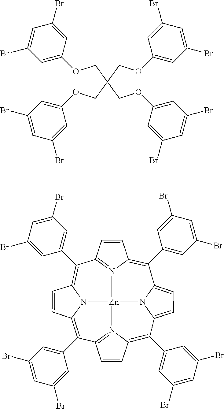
O(CC(COC1=CC(Br)=CC(Br)=C1)(COC1=CC(Br)=CC(Br)=C1)COC1=CC(Br)=CC(Br)=C1)C1=CC(Br)=CC(Br)=C1.C1(C2=CC(Br)=CC(Br)=C2)=C2C=CC3=N2[Zn]24N5C1=CC=C5C(C1=CC(Br)=CC(Br)=C1)=C1C=CC(=N12)C(C1=CC(Br)=CC(Br)=C1)=C1N4C(=C3C2=CC(Br)=CC(Br)=C2)C=C1
